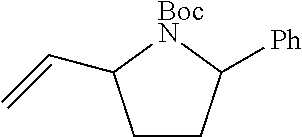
C1CC(C=C)[BocN]C1[Ph]
